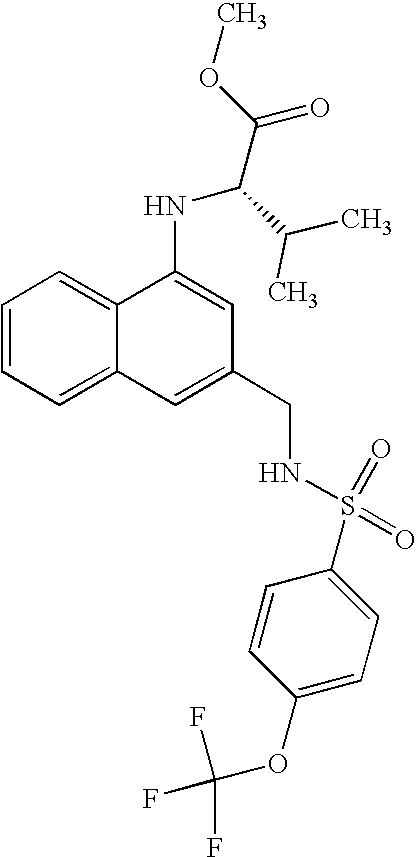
N(C(C(C)C)C(=O)OC)C1=CC(CNS(=O)(C2=CC=C(OC(F)(F)F)C=C2)=O)=CC2=CC=CC=C21
